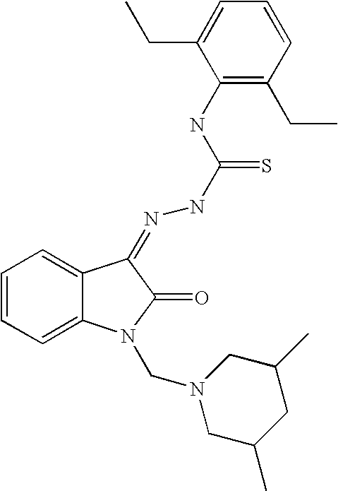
C1=CC=C2C(=C1)C(=NNC(=S)NC1=C(CC)C=CC=C1CC)C(=O)N2CN1CC(C)CC(C)C1
